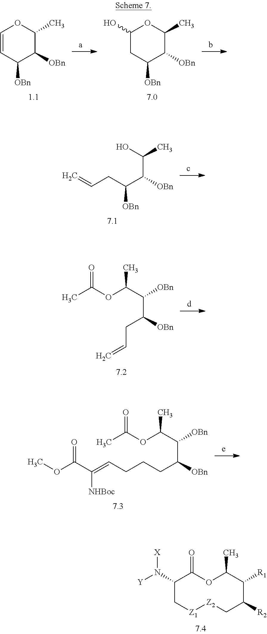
C(C(C(C(O)C)[OBn])[OBn])C=C.O(C(C(C(CC=C)[OBn])[OBn])C)C(C)=O.C1=CC([OBn])C([OBn])C(C)O1.C1(O)CC([OBn])C([OBn])C(C)O1.O(C(C(C(CCCC=C(C(OC)=O)[NHBoc])[OBn])[OBn])C)C(C)=O.C1(N([Y])[X])C[Z1][Z2]CC([R2])C([R1])C(C)OC1=O
